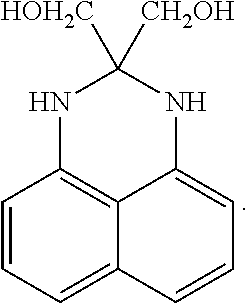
C1=CC=C2C3=C1NC([HOH2C])([CH2OH])NC3=CC=C2
